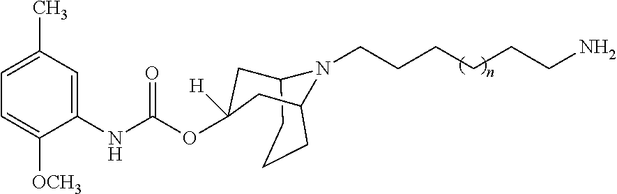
C12CCCC(CC([H])(OC(NC3=CC(C)=CC=C3[OCH3])=O)C1)N2CCCCCCN
